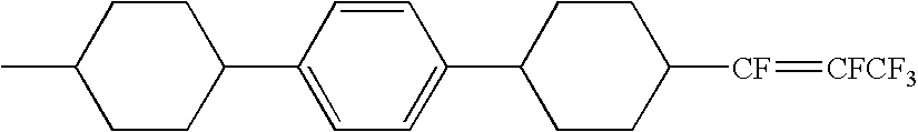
C1CC([CF]=[CFCF3])CCC1C1=CC=C(C2CCC(C)CC2)C=C1
